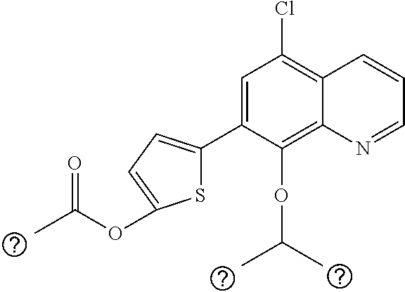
C1=C(C2=CC=C(OC(=O)C)S2)C(OC(C)C)=C2C(=C1Cl)C=CC=N2
